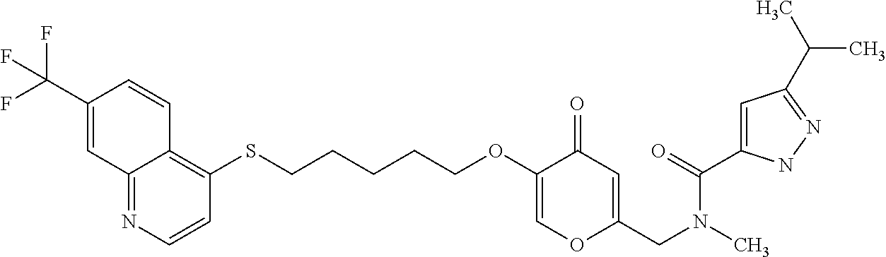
C12=NC=CC(SCCCCCOC3=COC(CN(C)C(=O)C4=CC(C(C)C)=NN4)=CC3=O)=C1C=CC(C(F)(F)F)=C2
